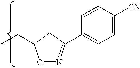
O1N=C(C2=CC=C([CN])C=C2)CC1CC
